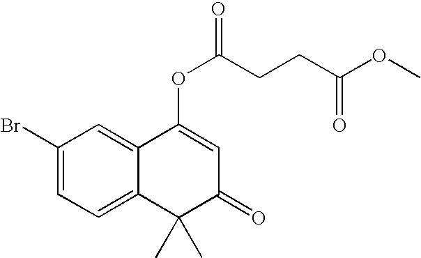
C1=C2C(=CC=C1Br)C(C)(C)C(=O)C=C2OC(CCC(OC)=O)=O
